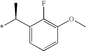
C1(C(*)C)=CC=CC(OC)=C1F
